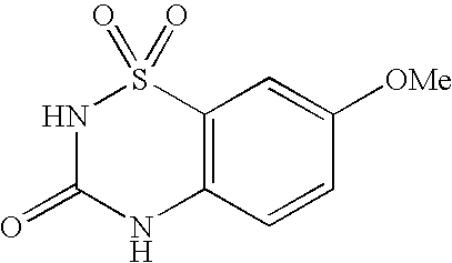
O=C1NC2=C(S(=O)(=O)N1)C=C([OMe])C=C2
